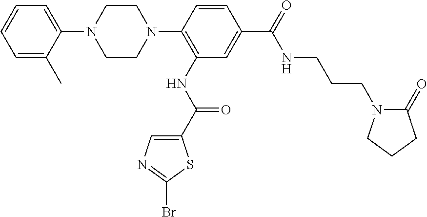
C1=CC=C(C)C(N2CCN(C3=C(NC(=O)C4=CN=C(Br)S4)C=C(C(NCCCN4C(=O)CCC4)=O)C=C3)CC2)=C1
